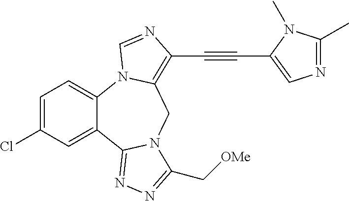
C1=C(Cl)C=C2C(=C1)N1C(=C(C#CC3=CN=C(C)N3C)N=C1)CN1C2=NN=C1C[OMe]
